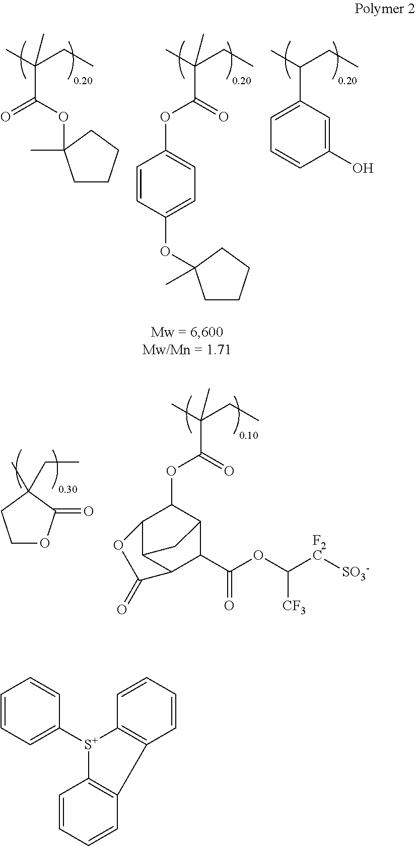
CC(CC)(C)C(=O)OC1C2C3C(C(C(OC([F2C][SO3-])[CF3])=O)C1C3)C(=O)O2.C1OC(=O)C(C)(CC)C1.CC(CC)(C)C(=O)OC1=CC=C(OC2(C)CCCC2)C=C1.CC(CC)C1=CC=CC(O)=C1.CC(CC)(C)C(OC1(C)CCCC1)=O.C1=CC=C([S+]2C3=C(C=CC=C3)C3=C2C=CC=C3)C=C1
